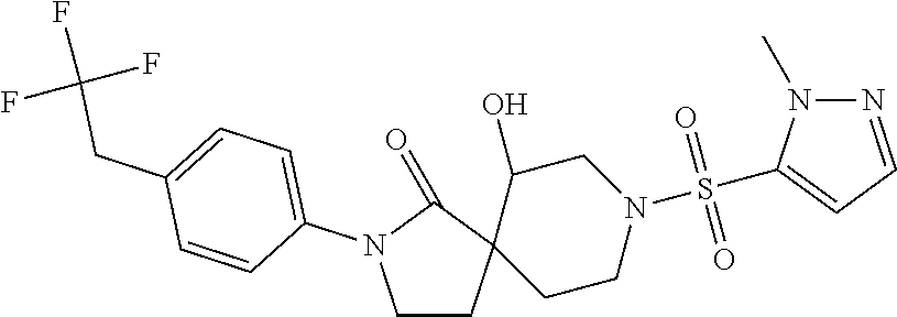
C1CC2(C(=O)N1C1=CC=C(CC(F)(F)F)C=C1)CCN(S(=O)(=O)C1=CC=NN1C)CC2O
